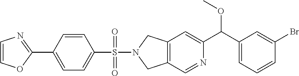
C12=C(C=NC(C(C3=CC=CC(Br)=C3)OC)=C1)CN(S(C1=CC=C(C3=NC=CO3)C=C1)(=O)=O)C2
